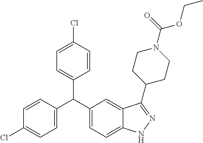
C1=CC(Cl)=CC=C1C(C1=CC=C2C(=C1)C(C1CCN(C(OCC)=O)CC1)=NN2)C1=CC=C(Cl)C=C1
